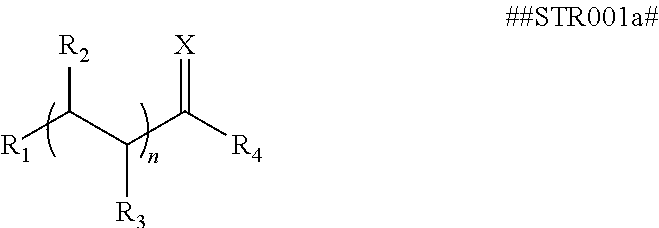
[R1]C(C(C([R4])=[X])[R3])[R2]
